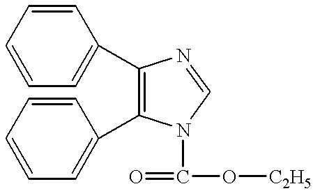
C1(C2=CC=CC=C2)=C(C2=CC=CC=C2)N(C(=O)O[C2H5])C=N1
